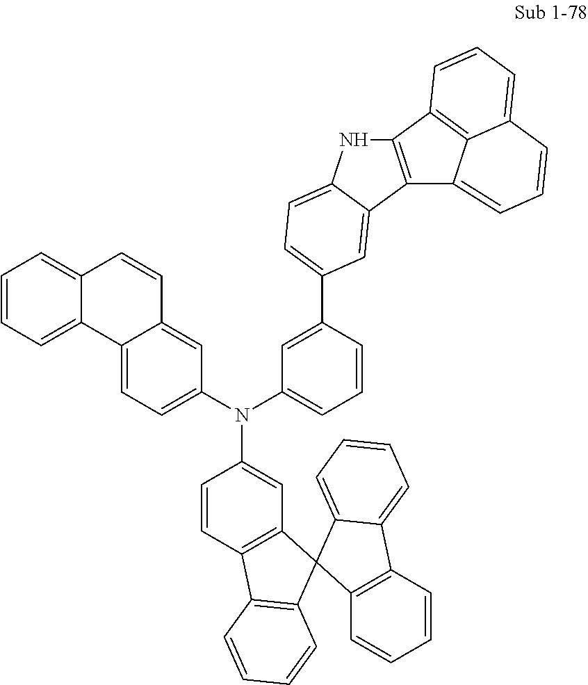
C1(C2=CC=C3NC4=C(C5=CC=CC6=CC=CC4=C56)C3=C2)=CC(N(C2=CC=C3C(=C2)C=CC2=CC=CC=C32)C2=CC3=C(C=C2)C2=C(C=CC=C2)C32C3=C(C=CC=C3)C3=CC=CC=C32)=CC=C1
